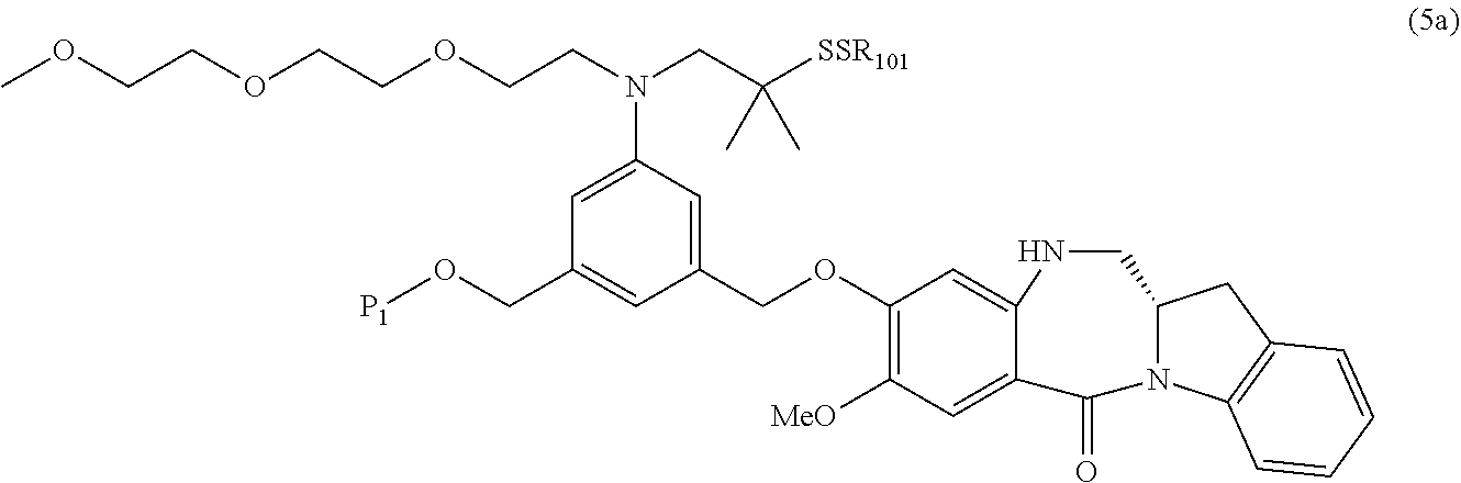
C1(OCC2=CC(N(CC([SSR101])(C)C)CCOCCOCCOC)=CC(CO[P1])=C2)=C([MeO])C=C2C(=C1)NCC1N(C2=O)C2=C(C1)C=CC=C2
